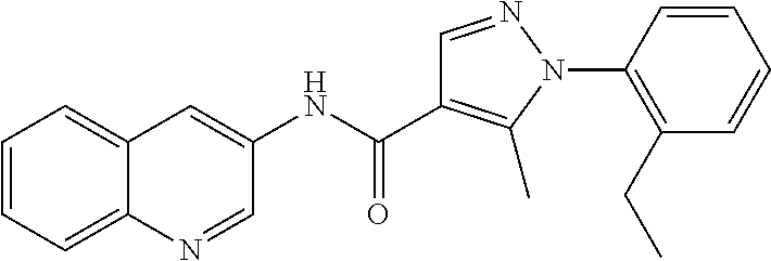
C1(NC(=O)C2=C(C)N(C3=C(CC)C=CC=C3)N=C2)=CC2=CC=CC=C2N=C1
